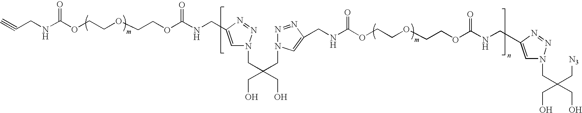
C(CNC(OCCOCCOC(NCC1=CN(CC(CN2N=NC(CNC(OCCOCCOC(NCC3=CN(CC(C[N3])(CO)CO)N=N3)=O)=O)=C2)(CO)CO)N=N1)=O)=O)#C
